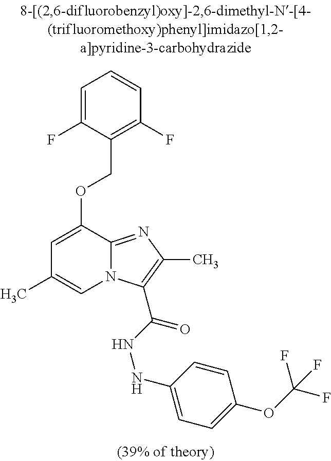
C1=C(F)C(COC2=CC(C)=CN3C2=NC(C)=C3C(NNC2=CC=C(OC(F)(F)F)C=C2)=O)=C(F)C=C1
